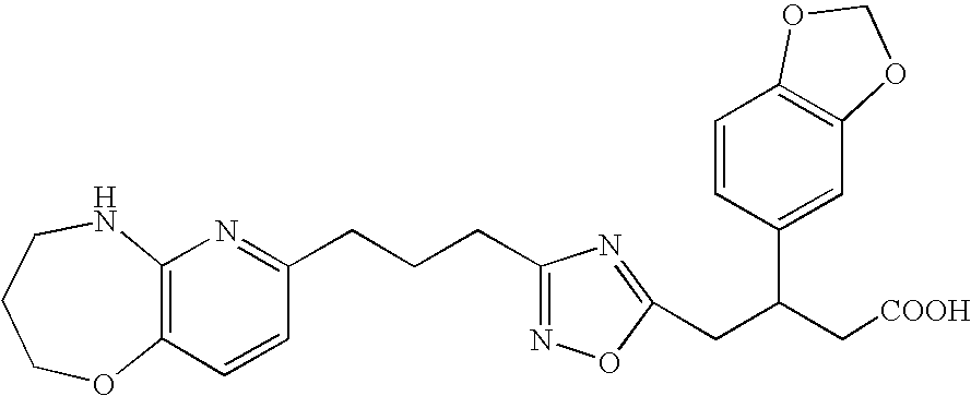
C1COC2=C(NC1)N=C(CCCC1=NOC(CC(C[COOH])C3=CC4=C(C=C3)OCO4)=N1)C=C2
